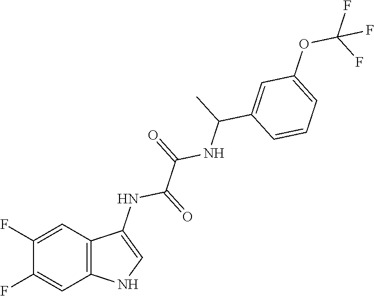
C12=C(C=C(F)C(F)=C1)NC=C2NC(=O)C(=O)NC(C1=CC(OC(F)(F)F)=CC=C1)C
